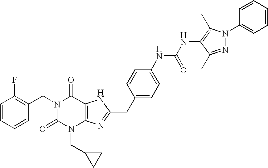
N1(CC2=C(F)C=CC=C2)C(=O)N(CC2CC2)C2=C(C1=O)NC(CC1=CC=C(NC(=O)NC3=C(C)N(C4=CC=CC=C4)N=C3C)C=C1)=N2
